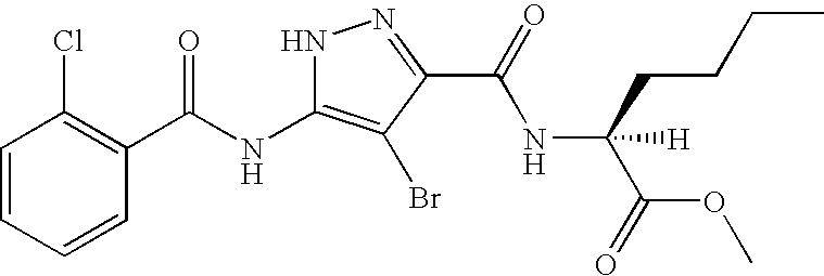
C1=CC=CC(C(NC2=C(Br)C(C(NC(CCCC)(C(OC)=O)[H])=O)=NN2)=O)=C1Cl
